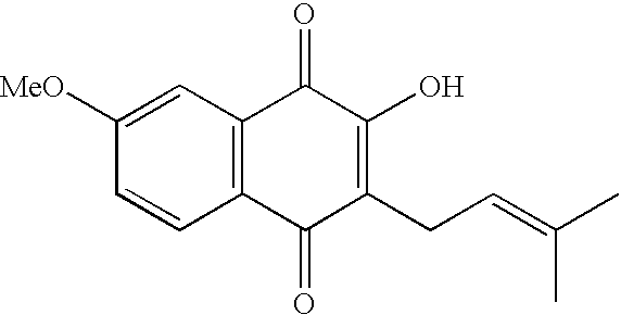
C1([MeO])=CC2=C(C=C1)C(=O)C(CC=C(C)C)=C(O)C2=O
